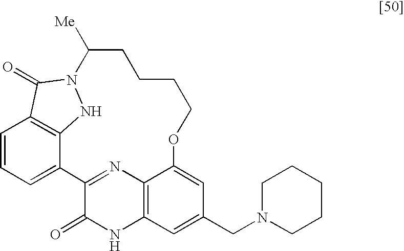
C1=CC=C2C3=C1C(=O)N(N3)C([Me])CCCCOC1=CC(CN3CCCCC3)=CC3=C1N=C2C(=O)N3
